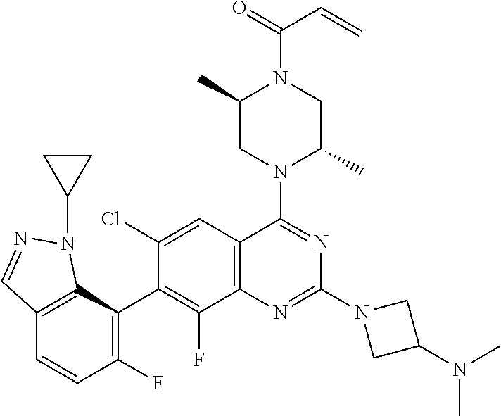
C12=C(C(C3=C(F)C4=C(C=C3Cl)C(N3C(C)CN(C(C=C)=O)C(C)C3)=NC(N3CC(N(C)C)C3)=N4)=C(F)C=C1)N(C1CC1)N=C2
